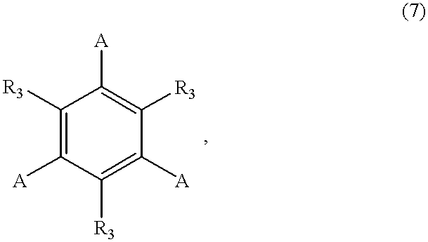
C1([R3])=C([A])C([R3])=C([A])C([R3])=C1[A]
